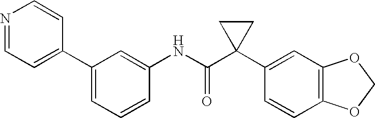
C1=CC=C(C2=CC=NC=C2)C=C1NC(C1(C2=CC3=C(C=C2)OCO3)CC1)=O
